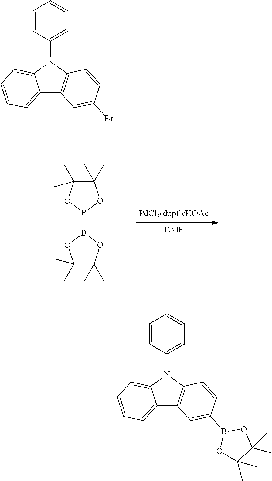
C12=CC=CC=C1N(C1=CC=CC=C1)C1=C2C=C(Br)C=C1.C1(C)(C)C(C)(C)OB(B2OC(C)(C)C(C)(C)O2)O1.[DMF].C12=CC=CC=C1N(C1=CC=CC=C1)C1=C2C=C(B2OC(C)(C)C(C)(C)O2)C=C1
